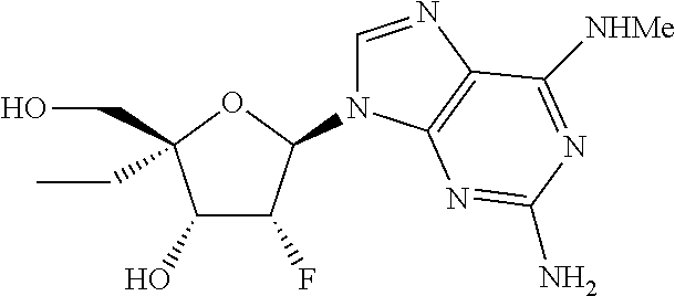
C1(O)C(F)C(N2C=NC3=C2N=C(N)N=C3[NHMe])OC1(CO)CC
